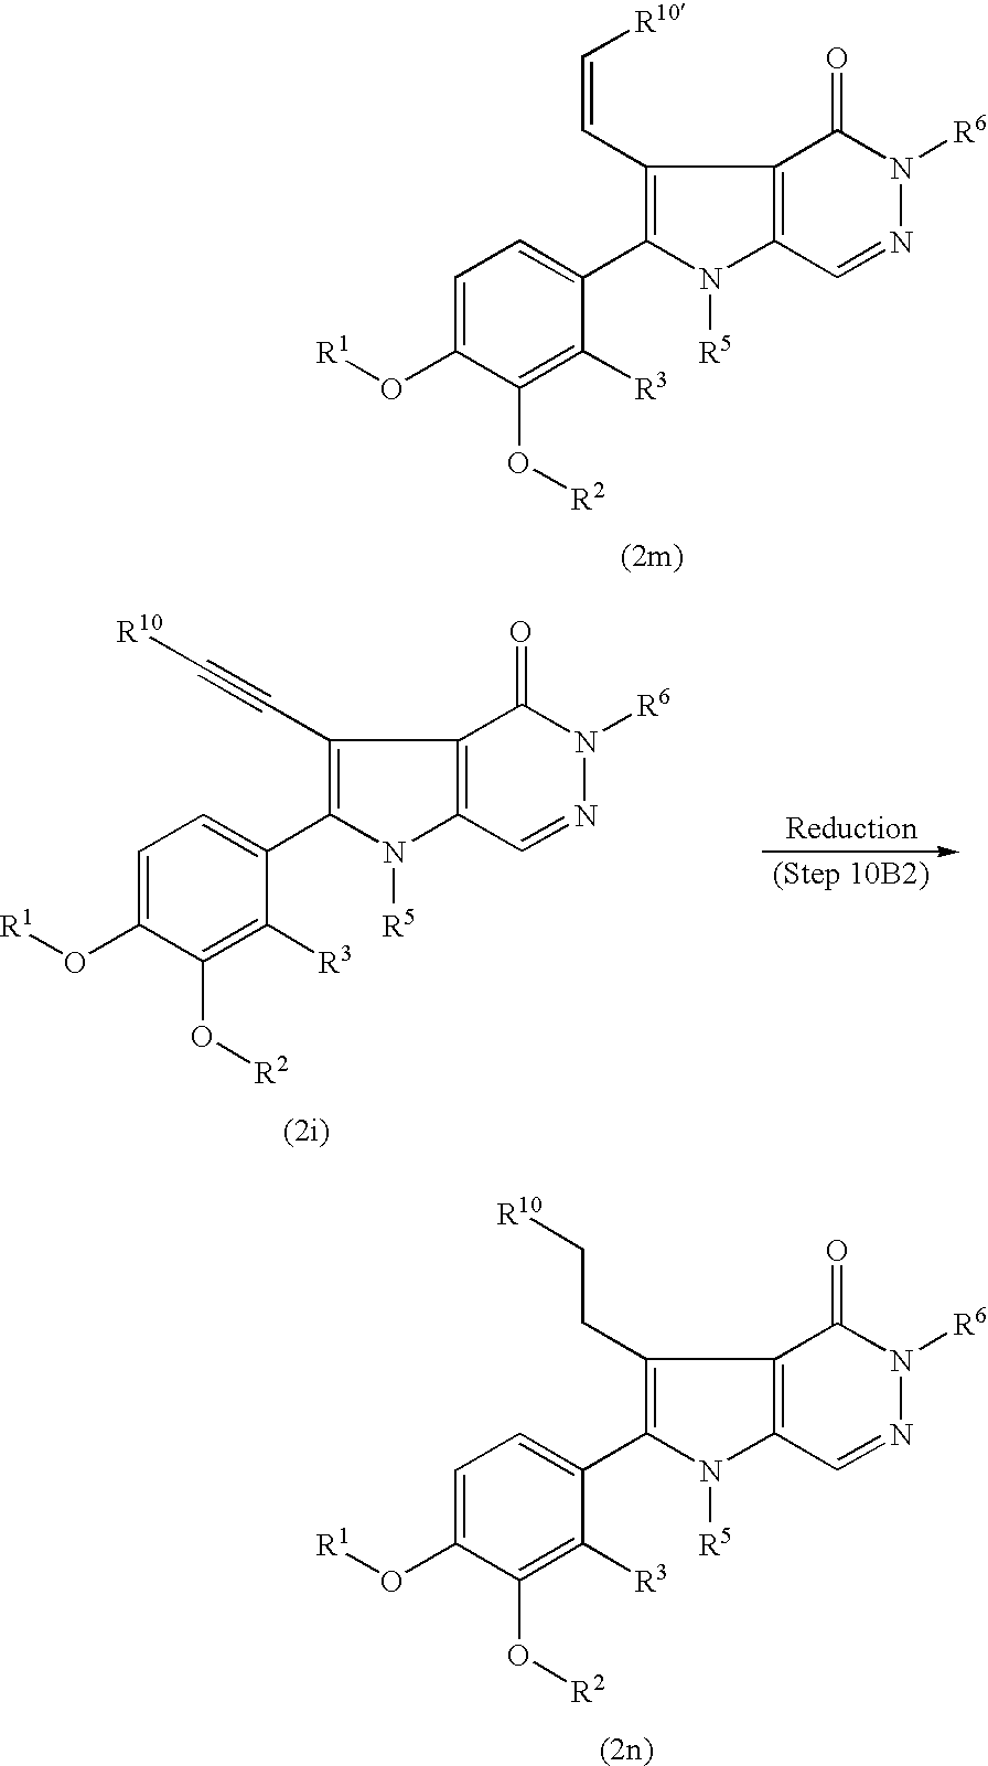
C1=C(O[R1])C(O[R2])=C([R3])C(C2=C(C=C[R10])C3=C(N2[R5])C=NN([R6])C3=O)=C1.C1=C(O[R1])C(O[R2])=C([R3])C(C2=C(C#C[R10])C3=C(N2[R5])C=NN([R6])C3=O)=C1.C1=C(O[R1])C(O[R2])=C([R3])C(C2=C(CC[R10])C3=C(N2[R5])C=NN([R6])C3=O)=C1
